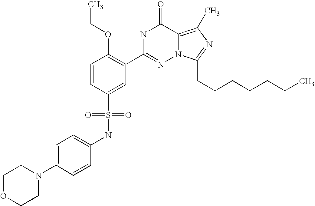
C1=CC(S(NC2=CC=C(N3CCOCC3)C=C2)(=O)=O)=CC(C2=NN3C(=C(C)N=C3CCCCCCC)C(=O)N2)=C1OCC
